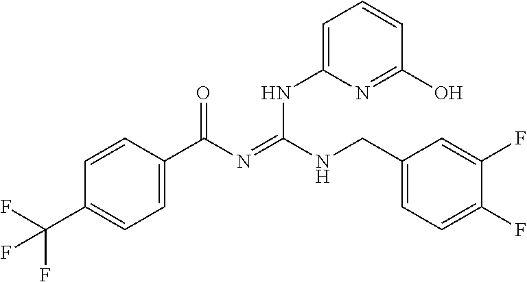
C1=CC(C(N=C(NCC2=CC=C(F)C(F)=C2)NC2=CC=CC(O)=N2)=O)=CC=C1C(F)(F)F
